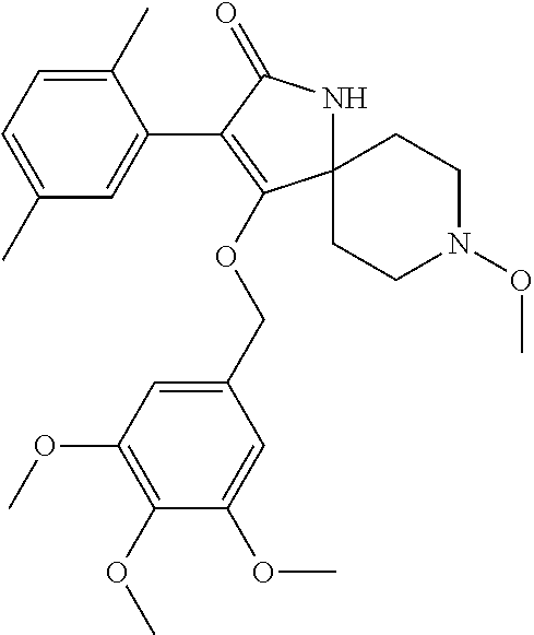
C12(NC(=O)C(C3=CC(C)=CC=C3C)=C1OCC1=CC(OC)=C(OC)C(OC)=C1)CCN(OC)CC2
